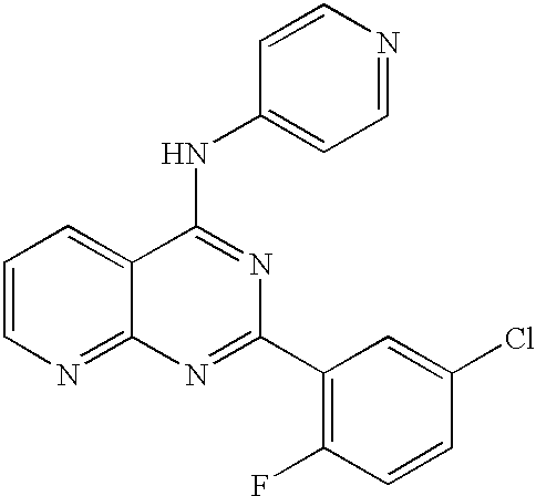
C1=CN=C2C(=C1)C(NC1=CC=NC=C1)=NC(C1=C(F)C=CC(Cl)=C1)=N2
